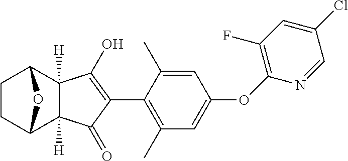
C1CC2C3([H])C([H])(C1O2)C(O)=C(C1=C(C)C=C(OC2=C(F)C=C(Cl)C=N2)C=C1C)C3=O
